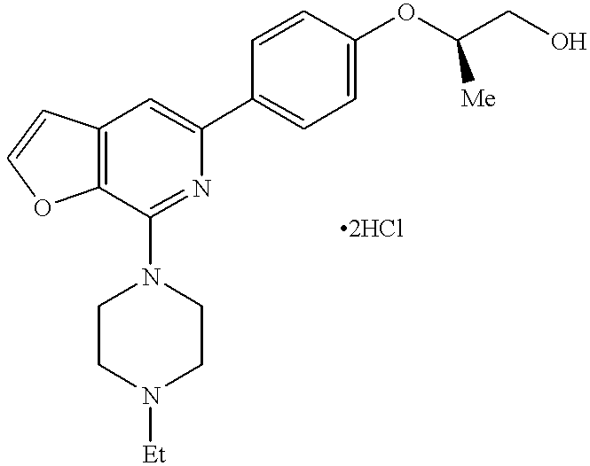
C12=C(C(N3CCN([Et])CC3)=NC(C3=CC=C(OC(CO)[Me])C=C3)=C1)OC=C2
